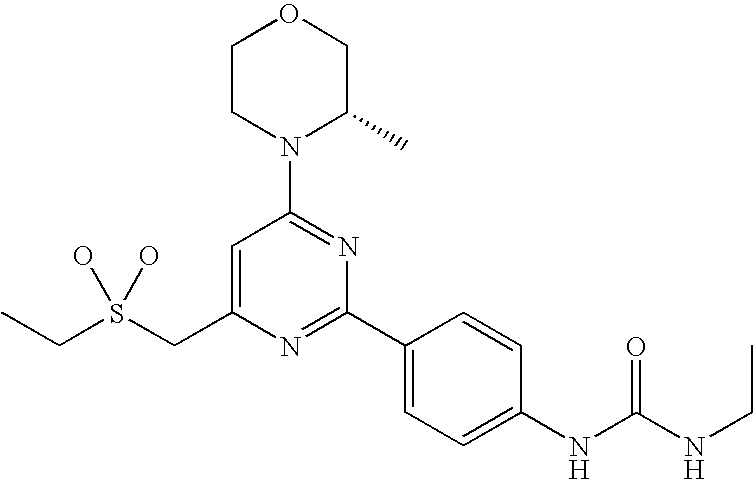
C(S(CC1=CC(N2C(C)COCC2)=NC(C2=CC=C(NC(NCC)=O)C=C2)=N1)(O)O)C
